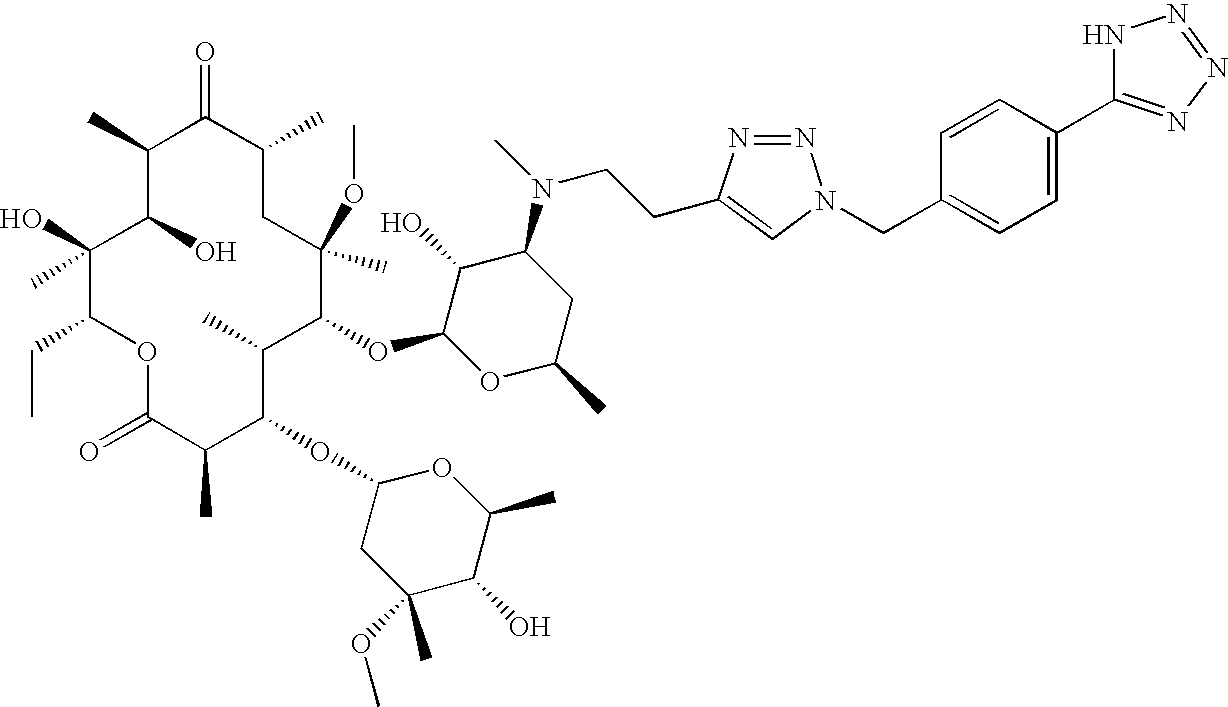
C1(C)C(O)C(O)(C)C(CC)OC(=O)C(C)C(OC2CC(OC)(C)C(O)C(C)O2)C(C)C(OC2OC(C)CC(N(C)CCC3=CN(CC4=CC=C(C5=NN=NN5)C=C4)N=N3)C2O)C(C)(OC)CC(C)C1=O
